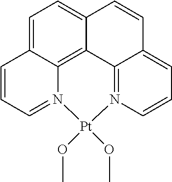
C1=C2C3=C4C(=C1)C=CC1=CC=CN(=C41)[Pt](OC)(OC)N3=CC=C2
